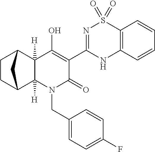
N1=C(C2=C(O)C3([H])C([H])(N(CC4=CC=C(F)C=C4)C2=O)C2CCC3C2)NC2=C(S1(=O)=O)C=CC=C2
